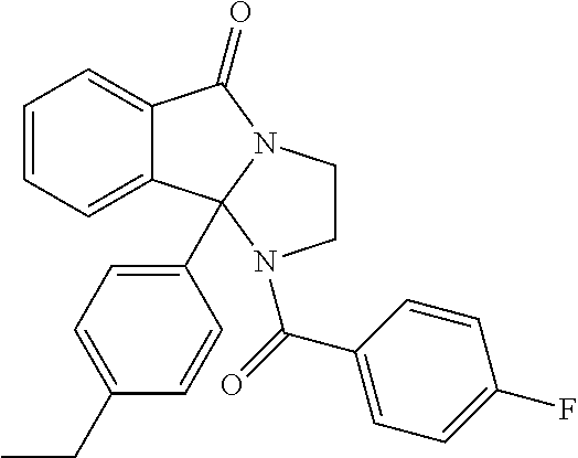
C12=CC=CC=C1C1(C3=CC=C(CC)C=C3)N(C2=O)CCN1C(=O)C1=CC=C(F)C=C1
